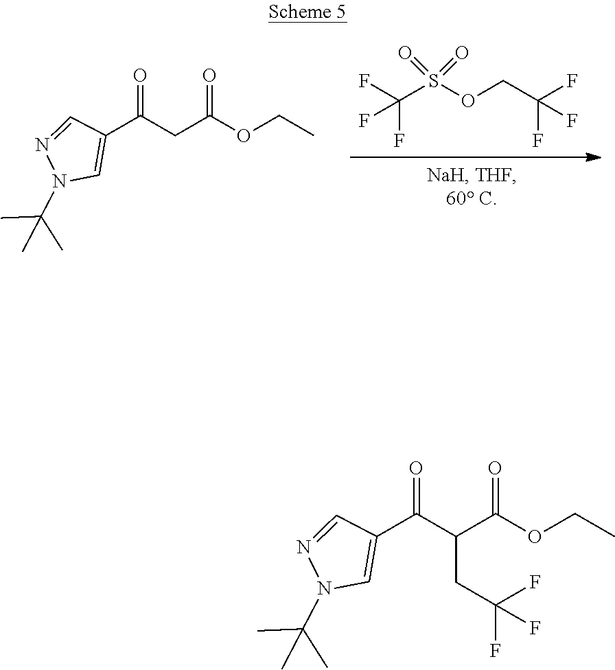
C1(C(CC(OCC)=O)=O)=CN(C(C)(C)C)N=C1.FC(S(OCC(F)(F)F)(=O)=O)(F)F.C1(C(C(C(OCC)=O)CC(F)(F)F)=O)=CN(C(C)(C)C)N=C1
